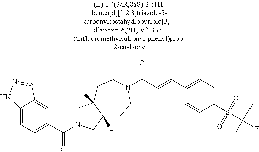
C12=CC=C(C(N3CC4([H])C([H])(C3)CCN(C(C=CC3=CC=C(S(C(F)(F)F)(=O)=O)C=C3)=O)CC4)=O)C=C1N=NN2
